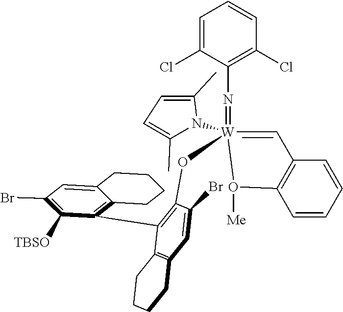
C1=C(Cl)C(N=[W]2(OC3=C(C4=C5CCCCC5=CC(Br)=C4[TBSO])C4=C(C=C3Br)CCCC4)(N3C(C)=CC=C3C)=CC3=C(C=CC=C3)O2[Me])=C(Cl)C=C1
